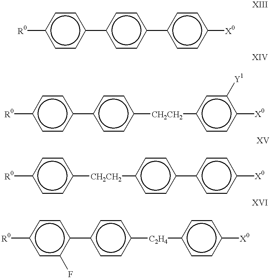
[R0]c1ccc(-c2ccc(-c3ccc([X0])cc3)cc2)cc1.[R0]c1ccc(-c2ccc([CH2CH2]c3ccc([X0])c([Y1])c3)cc2)cc1.[R0]c1ccc([CH2CH2]c2ccc(-c3ccc([X0])cc3)cc2)cc1.[R0]c1cc(F)c(-c2ccc([C2H4]c3ccc([X0])cc3)cc2)cc1
